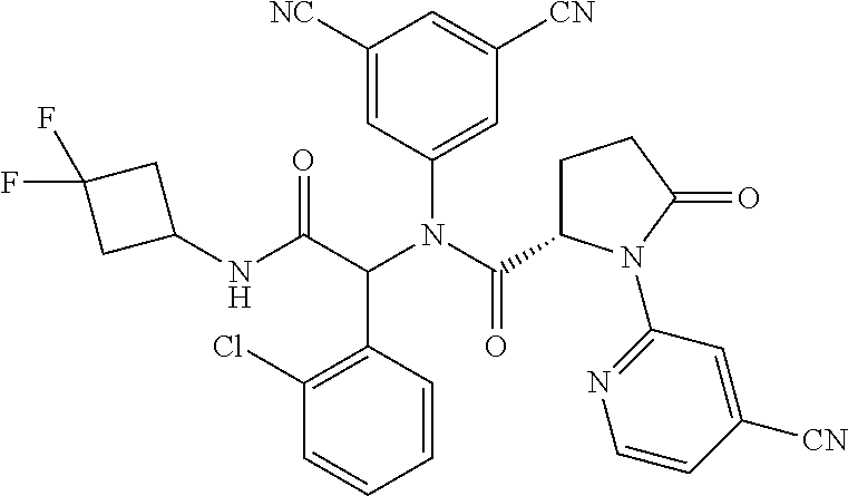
C1(N(C(C2CCC(=O)N2C2=NC=CC([CN])=C2)=O)C(C(NC2CC(F)(F)C2)=O)C2=C(Cl)C=CC=C2)=CC([CN])=CC([NC])=C1
